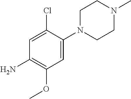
C1N(C2=CC(OC)=C(N)C=C2Cl)CCN(C)C1
